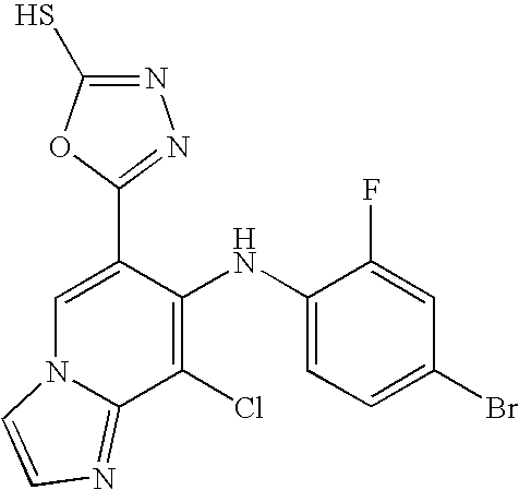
C1(Cl)=C(NC2=CC=C(Br)C=C2F)C(C2=NN=C(S)O2)=CN2C1=NC=C2
